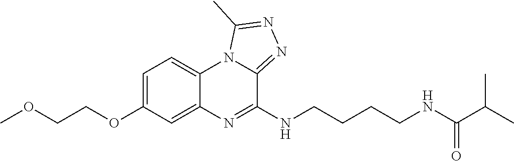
C1=C(OCCOC)C=C2C(=C1)N1C(=NN=C1C)C(NCCCCNC(C(C)C)=O)=N2
